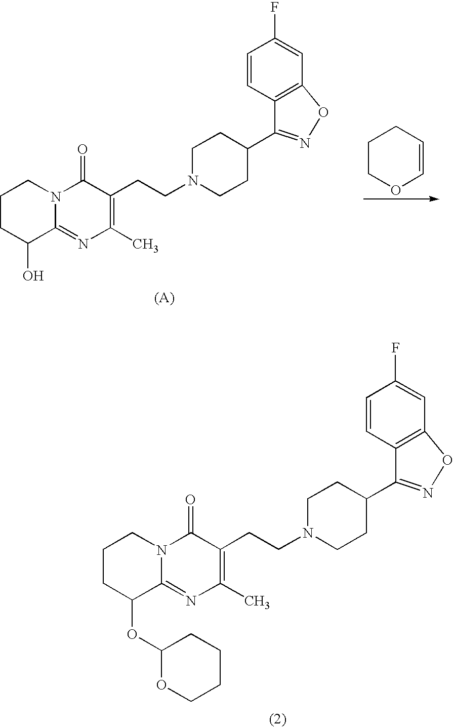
C1COC=CC1.C1CC(O)C2=NC(C)=C(CCN3CCC(C4=NOC5=C4C=CC(F)=C5)CC3)C(=O)N2C1.C1CC(OC2CCCCO2)C2=NC(C)=C(CCN3CCC(C4=NOC5=C4C=CC(F)=C5)CC3)C(=O)N2C1
